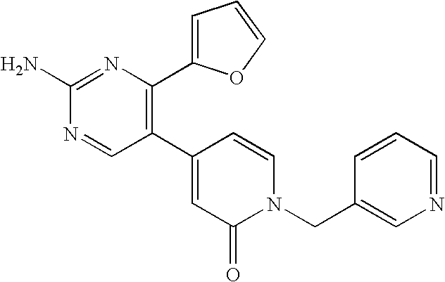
C1(C2=CC(=O)N(CC3=CN=CC=C3)C=C2)=C(C2=CC=CO2)N=C(N)N=C1
